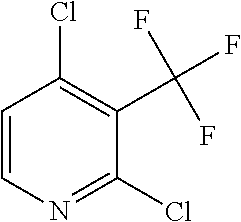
C1=CN=C(Cl)C(C(F)(F)F)=C1Cl
